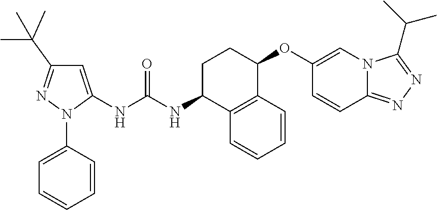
C1=C(N2C(NC(NC3C4=C(C(OC5=CN6C(=NN=C6C(C)C)C=C5)CC3)C=CC=C4)=O)=CC(C(C)(C)C)=N2)C=CC=C1
